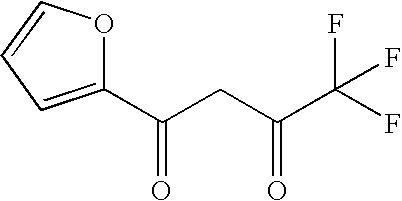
C1(C(CC(C(F)(F)F)=O)=O)=CC=CO1
